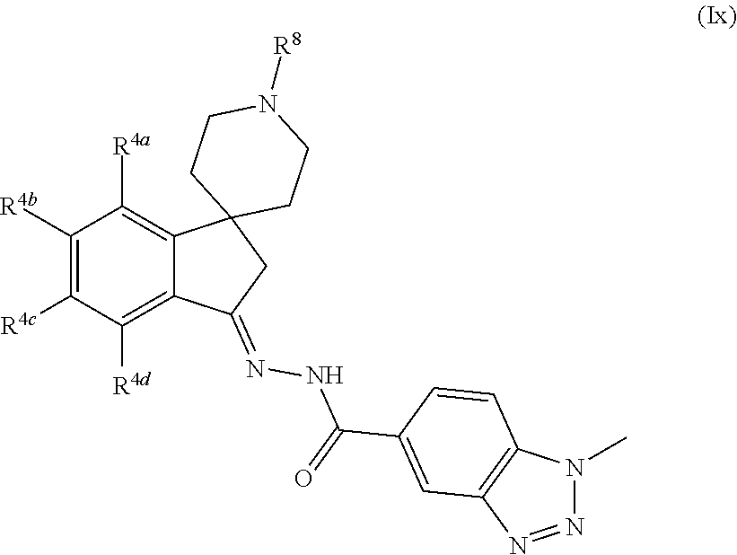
C1([R4b])=C([R4c])C([R4d])=C2C(=C1[R4a])C1(CC2=NNC(=O)C2=CC3=C(N(C)N=N3)C=C2)CCN([R8])CC1
